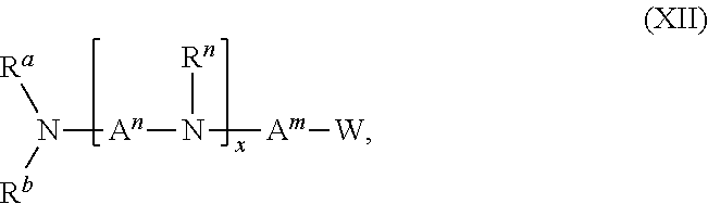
N([An]N([Am][W])[Rn])([Rb])[Ra]
